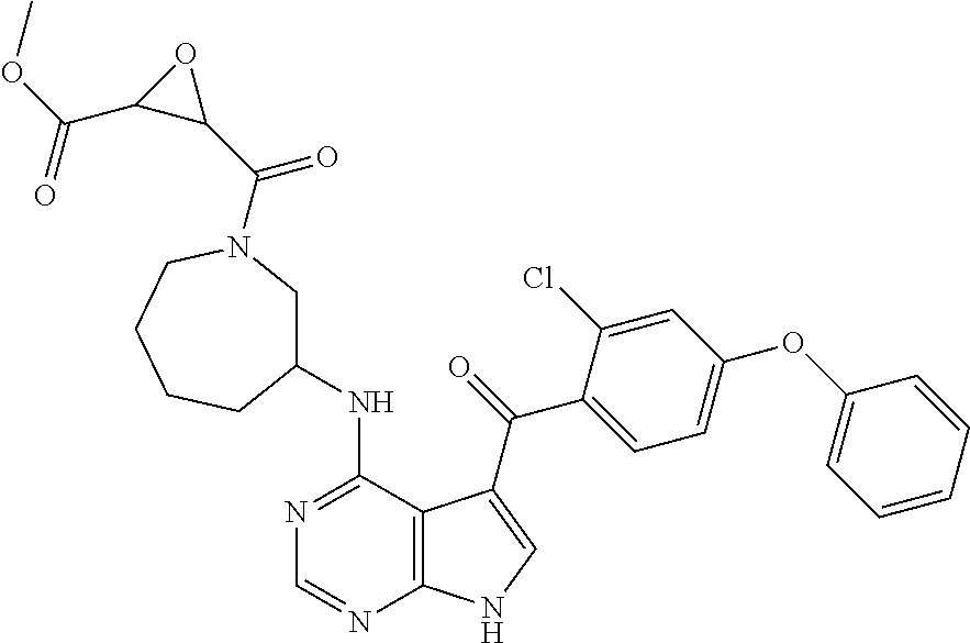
N1=C(NC2CN(C(C3C(C(OC)=O)O3)=O)CCCC2)C2=C(N=C1)NC=C2C(=O)C1=CC=C(OC2=CC=CC=C2)C=C1Cl
